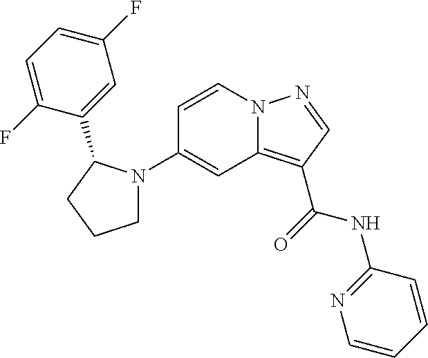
C1=CN2C(=C(C(=O)NC3=NC=CC=C3)C=N2)C=C1N1CCCC1C1=CC(F)=CC=C1F
